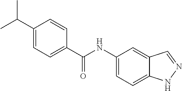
C1(C(C)C)=CC=C(C(NC2=CC=C3C(=C2)C=NN3)=O)C=C1
